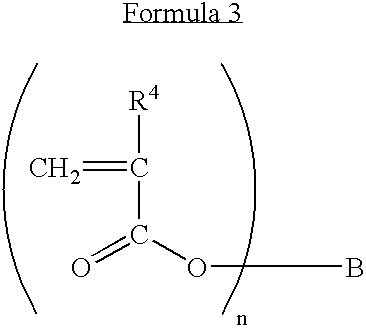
[R4]C(=C)C(OB)=O
